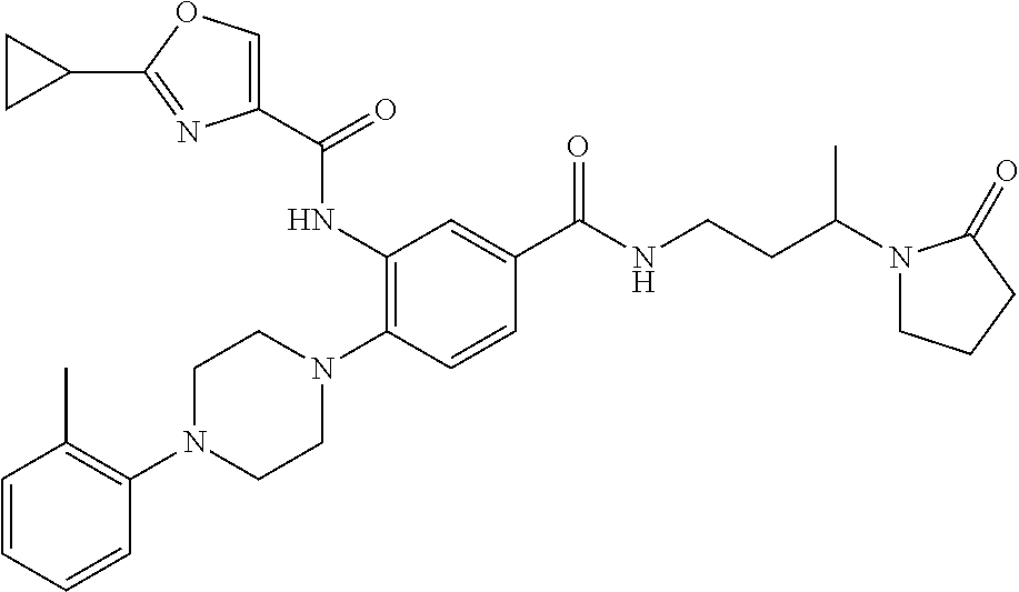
C1=CC=CC(N2CCN(C3=C(NC(C4=COC(C5CC5)=N4)=O)C=C(C(NCCC(N4CCCC4=O)C)=O)C=C3)CC2)=C1C
